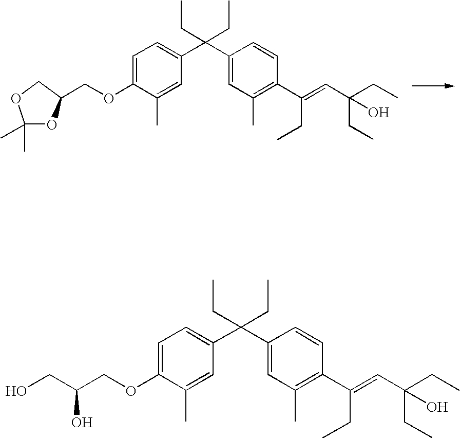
C1=C(OCC2OC(C)(C)OC2)C(C)=CC(C(C2=CC(C)=C(C(=CC(O)(CC)CC)CC)C=C2)(CC)CC)=C1.C1=C(OCC(CO)O)C(C)=CC(C(C2=CC(C)=C(C(=CC(O)(CC)CC)CC)C=C2)(CC)CC)=C1
